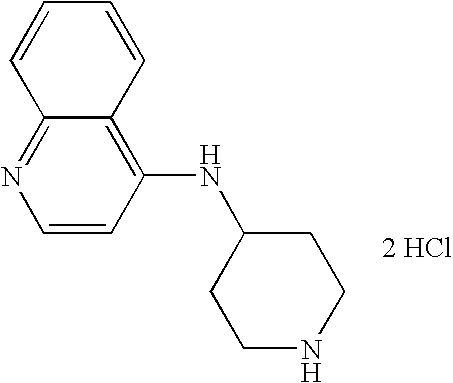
[2 HCl].C12=NC=CC(NC3CCNCC3)=C1C=CC=C2
